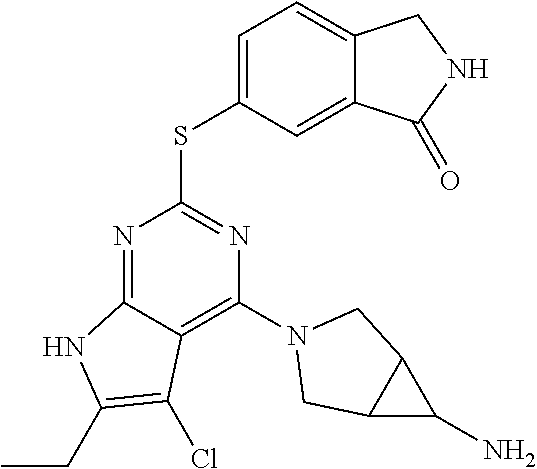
N1=C2C(=C(N3CC4C(C4N)C3)N=C1SC1=CC=C3C(=C1)C(=O)NC3)C(Cl)=C(CC)N2
